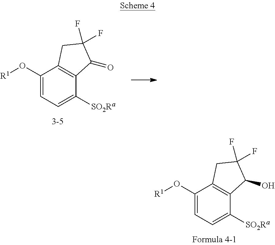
C1(O[R1])=CC=C([SO2Ra])C2=C1CC(F)(F)C2=O.C1(O[R1])=CC=C([SO2Ra])C2=C1CC(F)(F)C2O
